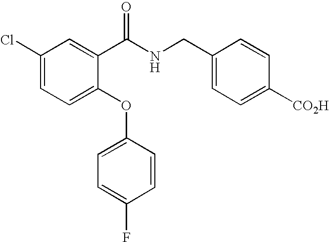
C1(Cl)=CC=C(OC2=CC=C(F)C=C2)C(C(NCC2=CC=C([CO2H])C=C2)=O)=C1
